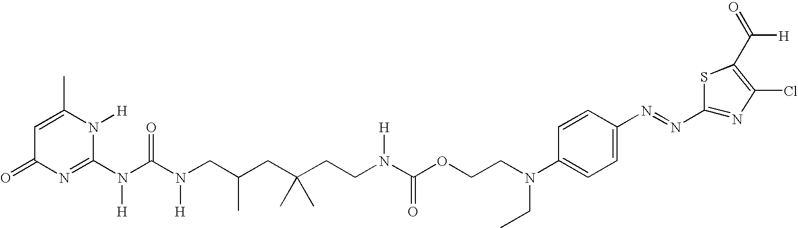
C1=C(C)N([H])C(N(C(N(CC(CC(CCN(C(OCCN(C2=CC=C(N=NC3=NC(Cl)=C(C([H])=O)S3)C=C2)CC)=O)[H])(C)C)C)[H])=O)[H])=NC1=O
